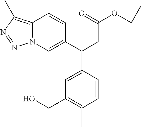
OCC1=C(C)C=CC(C(CC(=O)OCC)C2=CN3C(=C(C)N=N3)C=C2)=C1
